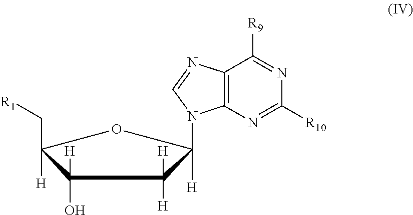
C1(O)([H])C([H])(C[R1])OC([H])(N2C3=C(C([R9])=NC([R10])=N3)N=C2)C1([H])[H]
